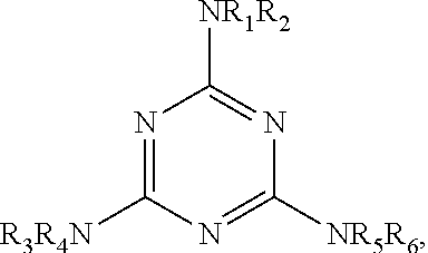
N1=C([R3R4N])N=C([NR5R6])N=C1[NR1R2]
